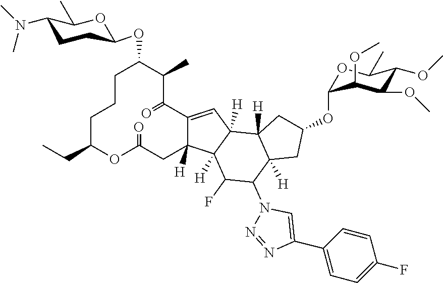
C1C(CC)OC(=O)CC2([H])C(=CC3([H])C2([H])C(F)C(N2N=NC(C4=CC=C(F)C=C4)=C2)C2([H])C3([H])CC(OC3OC(C)C(OC)C(OC)C3OC)C2)C(=O)C(C)C(OC2CCC(N(C)C)C(C)O2)CC1
